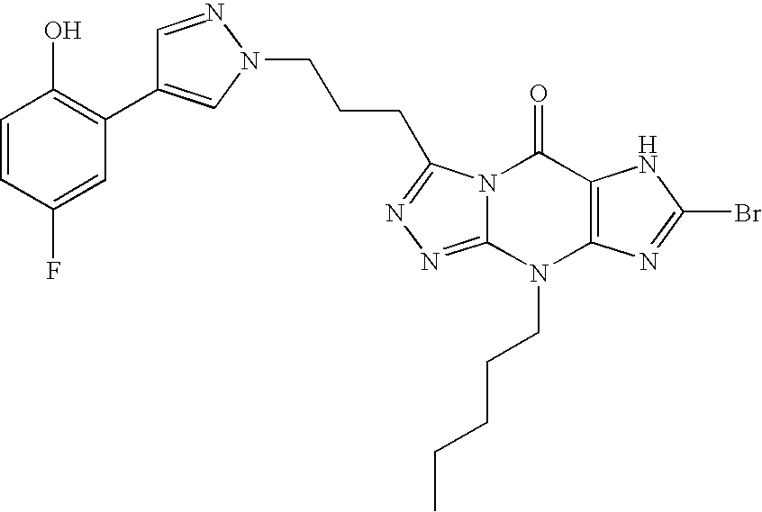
N12C(=NN=C1CCCN1N=CC(C3=C(O)C=CC(F)=C3)=C1)N(CCCCC)C1=C(C2=O)NC(Br)=N1
